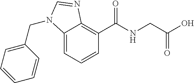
C12=CC=CC(C(NCC(=O)O)=O)=C1N=CN2CC1=CC=CC=C1
